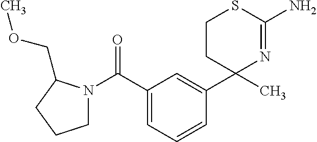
C1N(C(C2=CC=CC(C3(C)N=C(N)SCC3)=C2)=O)C(COC)CC1
